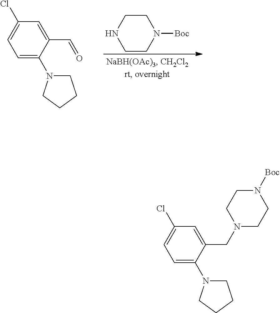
C1CNCCN1[Boc].C1(Cl)=CC=C(N2CCCC2)C(C=O)=C1.N1([Boc])CCN(CC2=CC(Cl)=CC=C2N2CCCC2)CC1
